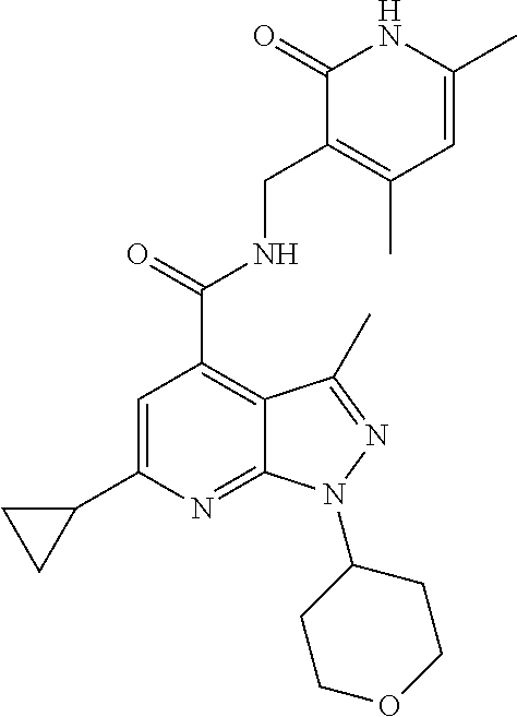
C1=C(C2CC2)N=C2C(=C1C(=O)NCC1=C(C)C=C(C)NC1=O)C(C)=NN2C1CCOCC1
